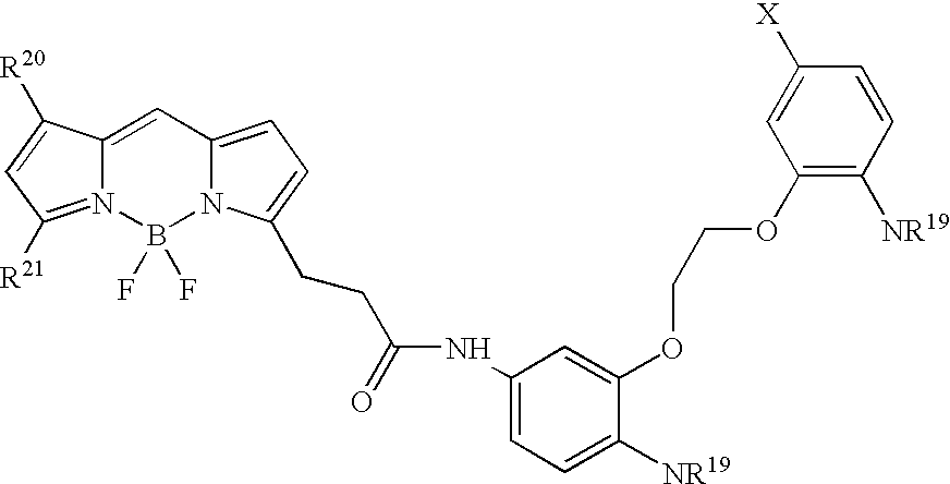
C12=CC3=CC=C(CCC(NC4=CC=C([NR19])C(OCCOC5=C([NR19])C=CC([X])=C5)=C4)=O)N3B(F)(F)N1=C([R21])C=C2[R20]
